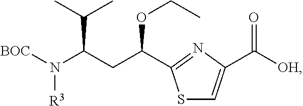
C1=C(C([OH])=O)N=C(C(CC(C(C)C)N([BOC])[R3])OCC)S1
